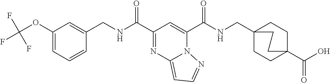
C1(OC(F)(F)F)=CC=CC(CNC(C2=NC3=CC=NN3C(C(NCC34CCC(C(O)=O)(CC3)CC4)=O)=C2)=O)=C1
